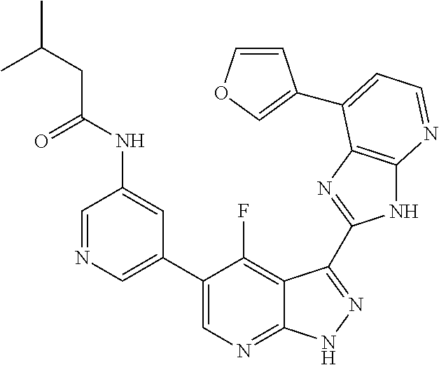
C1=NC=C(C2=CN=C3C(=C2F)C(C2=NC4=C(N2)N=CC=C4C2=COC=C2)=NN3)C=C1NC(CC(C)C)=O
